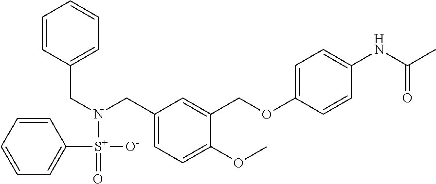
C1=C(OC)C(COC2=CC=C(NC(C)=O)C=C2)=CC(CN(CC2=CC=CC=C2)[S+]([O-])(C2=CC=CC=C2)=O)=C1
